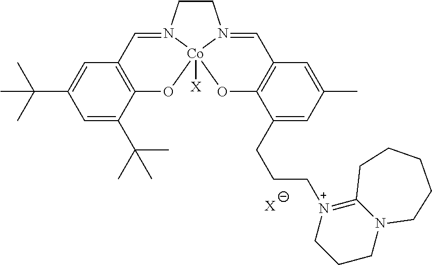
C1=C(C(C)(C)C)C=C(C(C)(C)C)C2=C1C=N1CCN3=CC4=C(C(CCC[N+]5=C6N(CCC5)CCCCC6)=CC(C)=C4)O[Co]13([X])O2.[X]
